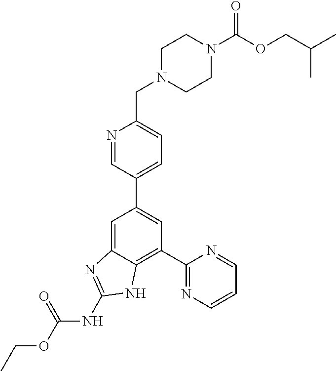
C1=C2C(=C(C3=NC=CC=N3)C=C1C1=CC=C(CN3CCN(C(OCC(C)C)=O)CC3)N=C1)NC(NC(OCC)=O)=N2
